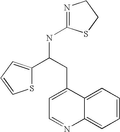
S1C(C(CC2=CC=NC3=CC=CC=C23)NC2=NCCS2)=CC=C1
